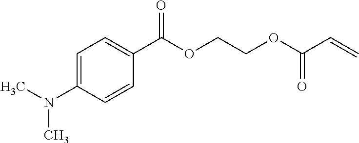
C1=C(N(C)C)C=CC(C(OCCOC(C=C)=O)=O)=C1
